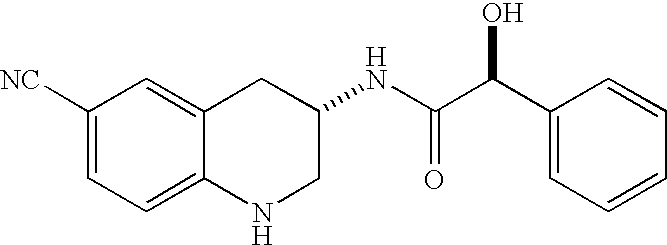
C1([NC])=CC=C2C(=C1)CC(NC(C(C1=CC=CC=C1)O)=O)CN2
